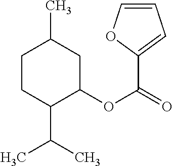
C1CC(C(C)C)C(OC(=O)C2=CC=CO2)CC1C
